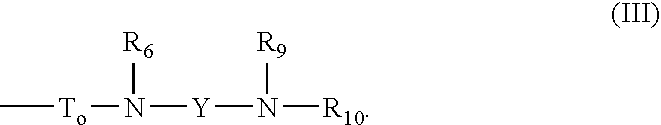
C[To]N([Y]N([R10])[R9])[R6]
